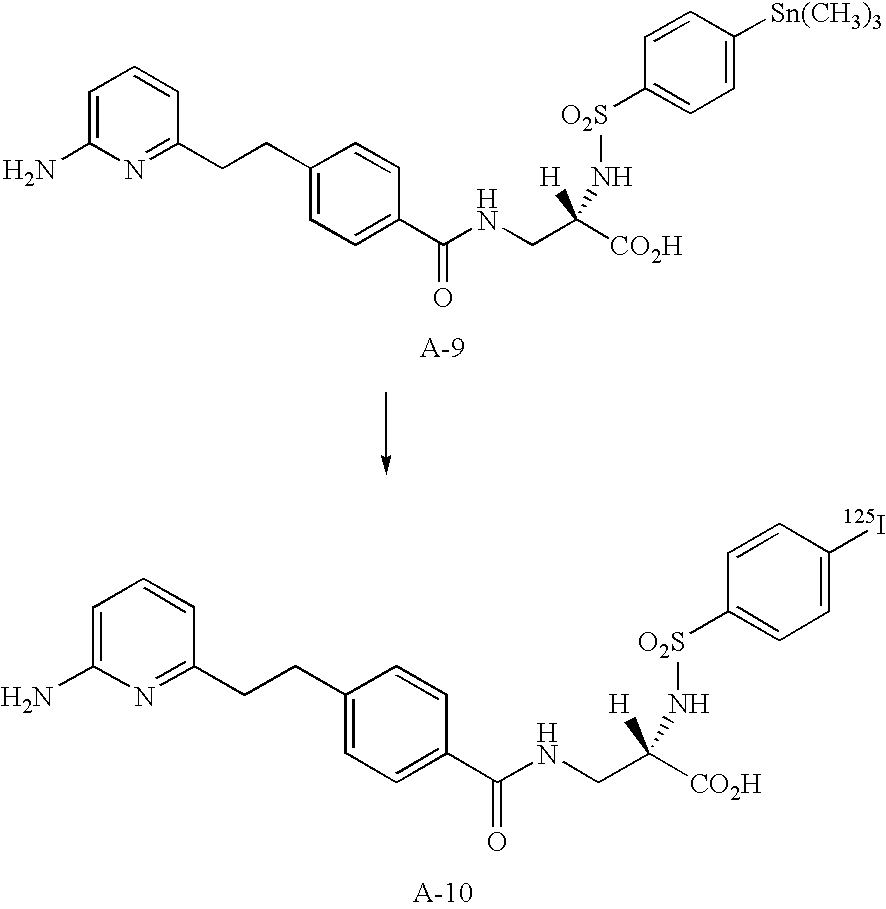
C1=C(N)N=C(CCC2=CC=C(C(NCC([CO2H])([H])N[O2S]C3=CC=C([125I])C=C3)=O)C=C2)C=C1.C1=C(N)N=C(CCC2=CC=C(C(NCC([CO2H])([H])N[O2S]C3=CC=C([Sn(CH3)3])C=C3)=O)C=C2)C=C1
